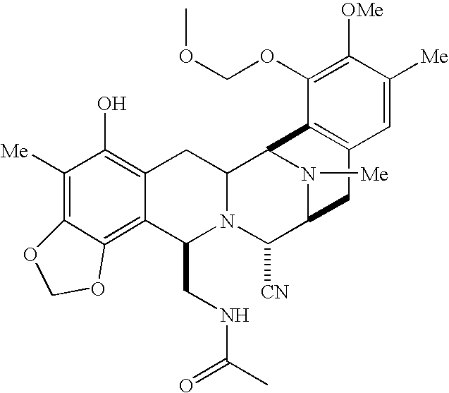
C1([Me])=C2C(=C3C(=C1O)CC1N(C3CNC(C)=O)C([CN])C3N([Me])C1C1=C(C3)C=C([Me])C([OMe])=C1OCOC)OCO2
